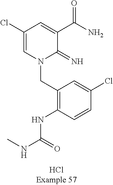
C(N1C(=N)C(C(N)=O)=CC(Cl)=C1)C1=C(NC(NC)=O)C=CC(Cl)=C1
